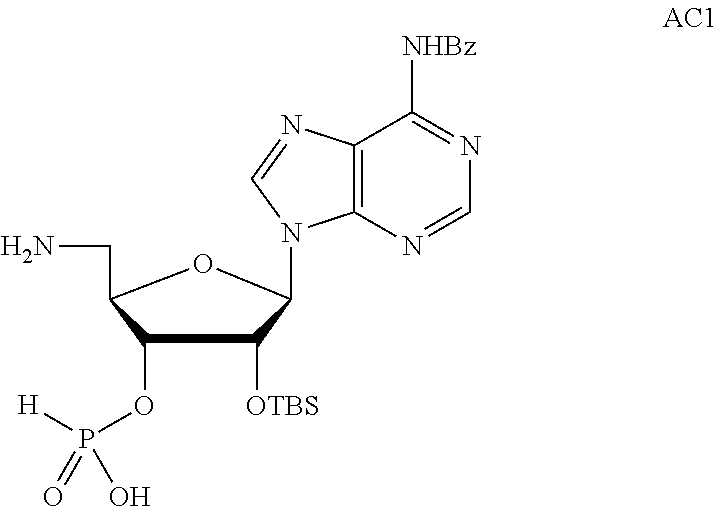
N1=C([NHBz])C2=C(N=C1)N(C1C([OTBS])C(OP([H])(=O)O)C(CN)O1)C=N2
